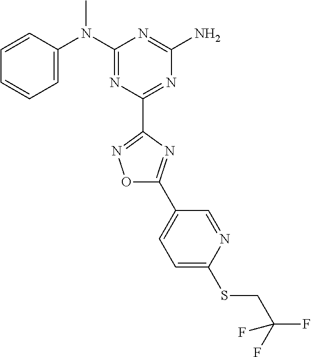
C1=CC(N(C2=NC(C3=NOC(C4=CC=C(SCC(F)(F)F)N=C4)=N3)=NC(N)=N2)C)=CC=C1
